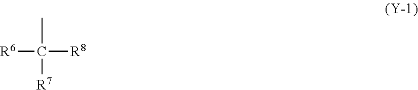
[R6]C([R8])(C)[R7]
